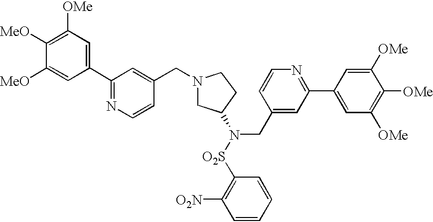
C1CN(CC2=CC(C3=CC([OMe])=C([MeO])C([MeO])=C3)=NC=C2)CC1N(CC1=CC(C2=CC([OMe])=C([OMe])C([OMe])=C2)=NC=C1)[O2S]C1=C([O2N])C=CC=C1
